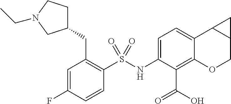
C1(NS(C2=C(CC3CCN(CC)C3)C=C(F)C=C2)(=O)=O)=CC=C2C(=C1C(O)=O)OCC1C2C1
